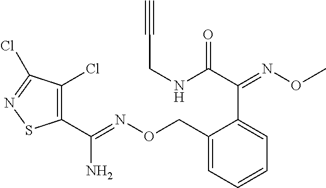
C1(C(=NOCC2=CC=CC=C2C(C(NCC#C)=O)=NOC)N)=C(Cl)C(Cl)=NS1
